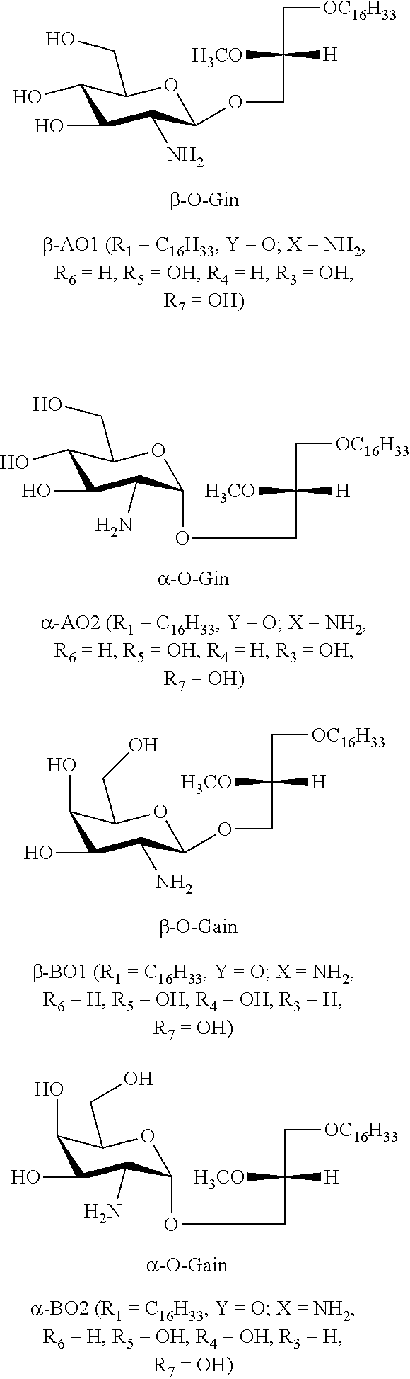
C1(O)C(O)C(N)C(OCC(C[OC16H33])([H3CO])[H])OC1CO.C1(O)C(O)C(N)C(OCC(C[OC16H33])([H3CO])[H])OC1CO.C1(O)C(O)C(N)C(OCC(C[OC16H33])([H3CO])[H])OC1CO.C1(O)C(O)C(N)C(OCC(C[OC16H33])([H3CO])[H])OC1CO
